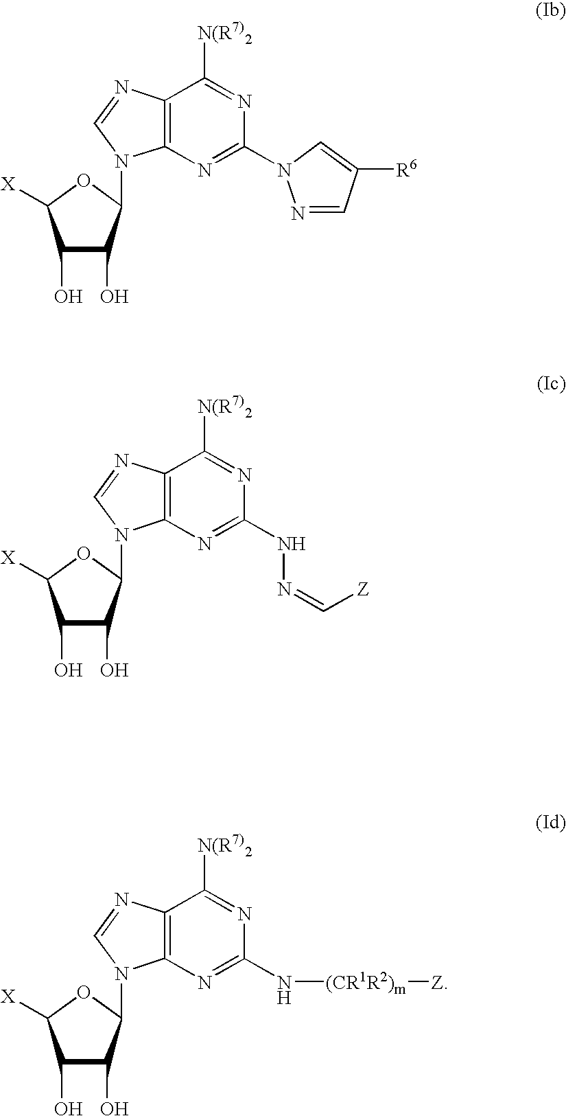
C1(O)C(O)C(N2C3=C(C([N(R7)2])=NC(N4N=CC([R6])=C4)=N3)N=C2)OC1[X].C1(O)C(O)C(N2C3=C(C([N(R7)2])=NC(NN=C[Z])=N3)N=C2)OC1[X].C1(O)C(O)C(N2C3=C(C([N(R7)2])=NC(N[(CR1R2)m][Z])=N3)N=C2)OC1[X]
